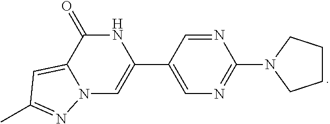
N12C=C(C3=CN=C(N4CCCC4)N=C3)NC(=O)C1=CC(C)=N2
